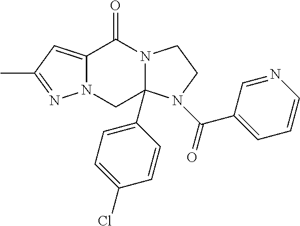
C12=CC(C)=NN1CC1(C3=CC=C(Cl)C=C3)N(C2=O)CCN1C(=O)C1=CC=CN=C1
